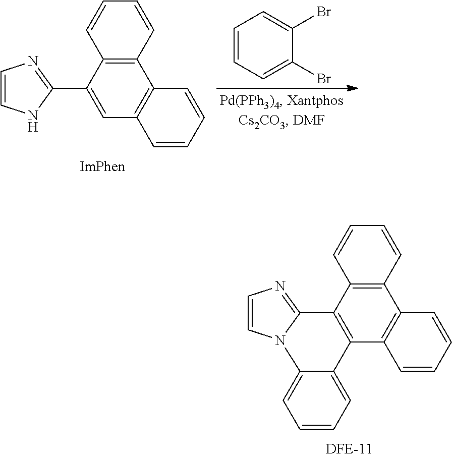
C1=CNC(C2=CC3=C(C4=C2C=CC=C4)C=CC=C3)=N1.C1=CC=C(Br)C(Br)=C1.C1=CN2C(=N1)C1=C(C3=C(C4=C1C=CC=C4)C=CC=C3)C1=CC=CC=C21
